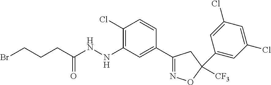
C1(Cl)=C(NNC(CCCBr)=O)C=C(C2=NOC(C3=CC(Cl)=CC(Cl)=C3)([CF3])C2)C=C1
